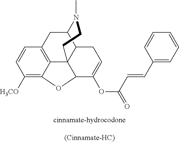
C1([H3CO])=C2C3=C(C=C1)CC1C4C3(C(C(OC(=O)C=CC3=CC=CC=C3)=CC4)O2)CCN1C
